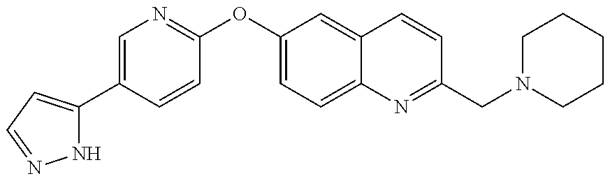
N1C(C2=CN=C(OC3=CC=C4C(=C3)C=CC(CN3CCCCC3)=N4)C=C2)=CC=N1
